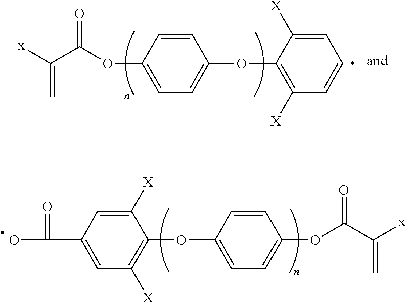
C1=C([X])C(OC2=CC=C(OC(C([x])=C)=O)C=C2)=C([X])C=C1C(=O)O.C1=C([X])C(OC2=CC=C(OC(C([x])=C)=O)C=C2)=C([X])C=C1
